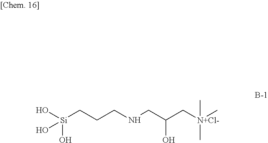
O[Si](CCCNCC(C[N+Cl-](C)(C)C)O)(O)O
